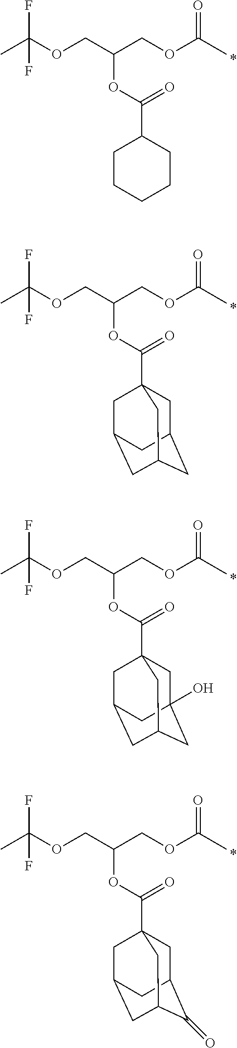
C(C)(=O)OCC(COC(C)(F)F)OC(C1CCCCC1)=O.C(C)(=O)OCC(COC(C)(F)F)OC(=O)C12CC3(O)CC(CC(C1)C3)C2.C(C)(=O)OCC(COC(C)(F)F)OC(=O)C12CC3CC(CC(C1)C3)C2.C(C)(=O)OCC(COC(C)(F)F)OC(=O)C12CC3C(=O)C(CC(C1)C3)C2
